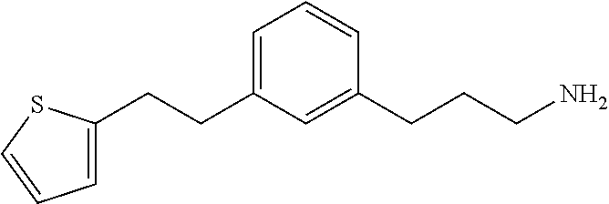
C1=C(CCC2=CC=CS2)C=C(CCCN)C=C1
